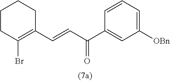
C1CC(Br)=C(C=CC(C2=CC([OBn])=CC=C2)=O)CC1
